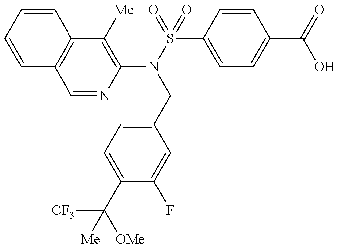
C1=CC=CC2=C1C=NC(N(CC1=CC=C(C([CF3])([OMe])[Me])C(F)=C1)S(C1=CC=C(C(O)=O)C=C1)(=O)=O)=C2[Me]
